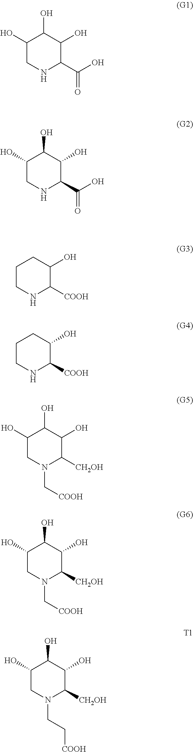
C1(O)CNC(C(O)=O)C(O)C1O.C1(O)CNC(C(O)=O)C(O)C1O.C1CNC([COOH])C(O)C1.C1CNC([COOH])C(O)C1.C1(O)CN(C[COOH])C([CH2OH])C(O)C1O.C1(O)CN(C[COOH])C([CH2OH])C(O)C1O.C1(O)CN(CC[COOH])C([CH2OH])C(O)C1O
